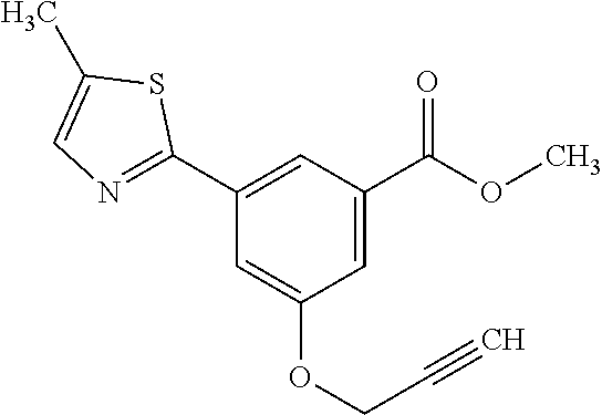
C1(C2=NC=C(C)S2)=CC(C(OC)=O)=CC(OCC#C)=C1
